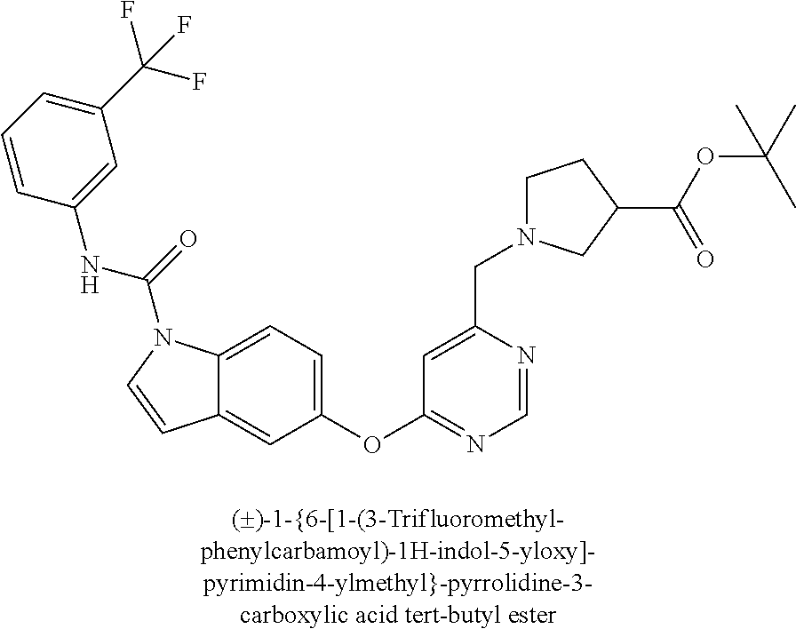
C12=CC=C(OC3=NC=NC(CN4CCC(C(OC(C)(C)C)=O)C4)=C3)C=C1C=CN2C(=O)NC1=CC(C(F)(F)F)=CC=C1
